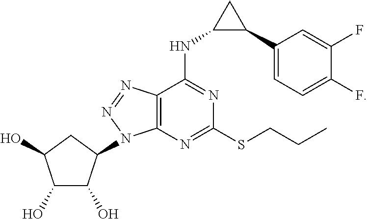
OC1C(O)C(N2C3=C(C(NC4C(C5=CC=C(F)C(F)=C5)C4)=NC(SCCC)=N3)N=N2)CC1O
